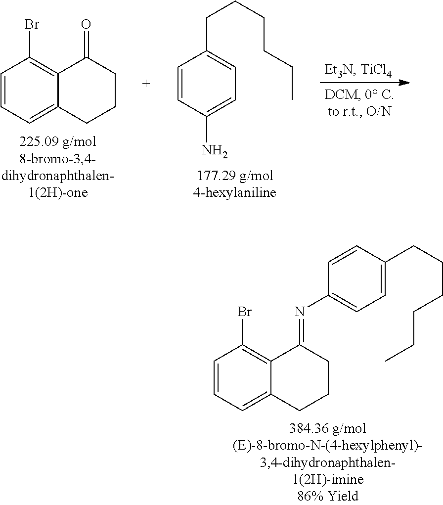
C1=CC=C2C(=C1Br)C(=O)CCC2.C1=CC(N)=CC=C1CCCCCC.C1=CC=C2C(=C1Br)C(=NC1=CC=C(CCCCCC)C=C1)CCC2
